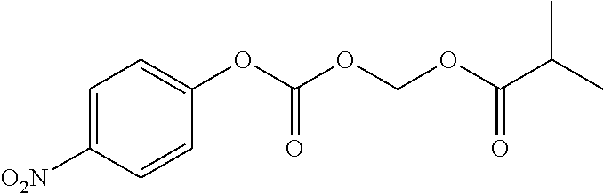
C1=C([O2N])C=CC(OC(OCOC(C(C)C)=O)=O)=C1
